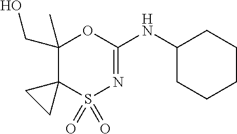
C1(C)(CO)C2(S(=O)(=O)N=C(NC3CCCCC3)O1)CC2
